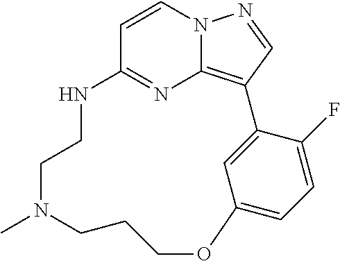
C1=CC2=NC3=C(C=NN13)C1=CC(=CC=C1F)OCCCN(C)CCN2
